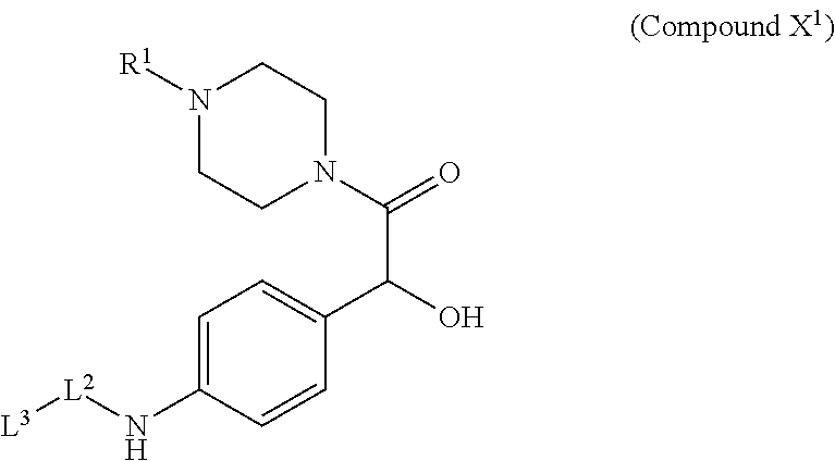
C1=C(N[L2][L3])C=CC(C(C(N2CCN([R1])CC2)=O)O)=C1
